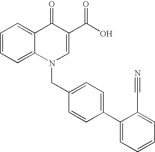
C12=CC=CC=C1C(=O)C(C(O)=O)=CN2CC1=CC=C(C2=CC=CC=C2C#N)C=C1
